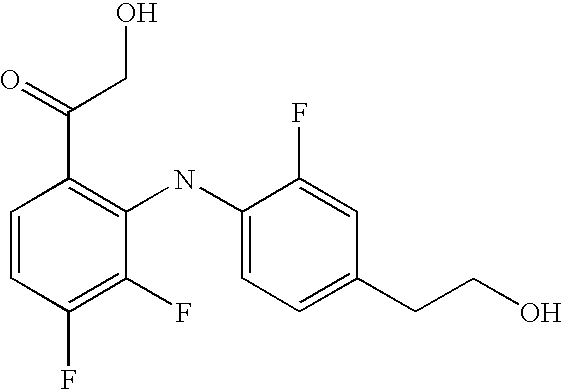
C1=CC(F)=C(F)C(NC2=CC=C(CCO)C=C2F)=C1C(=O)CO
